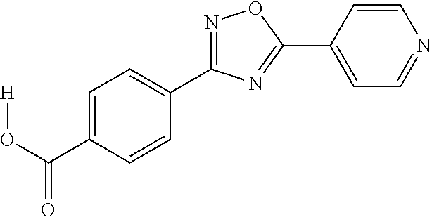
[H]OC(=O)C1=CC=C(C2=NOC(C3=CC=NC=C3)=N2)C=C1
